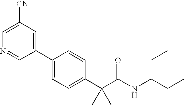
C1(C2=CC=C(C(C(NC(CC)CC)=O)(C)C)C=C2)=CC([CN])=CN=C1
